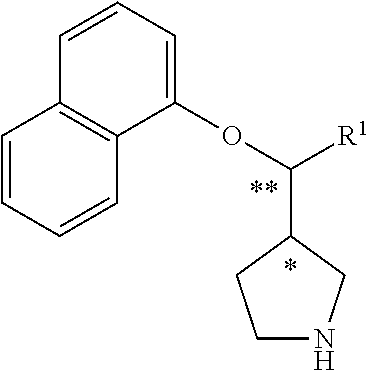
C1=CC=C(OC(C2CCNC2)[R1])C2=C1C=CC=C2
